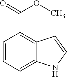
C1=CC(C(=O)OC)=C2C(=C1)NC=C2
